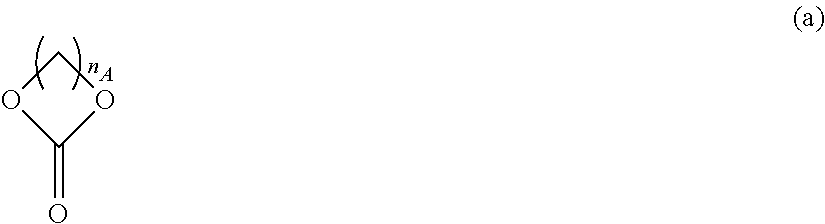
O1C(=O)OC1.[A]
